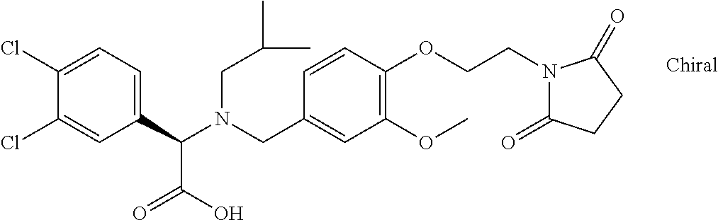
C1(C(N(CC2=CC(OC)=C(OCCN3C(=O)CCC3=O)C=C2)CC(C)C)C(=O)O)=CC=C(Cl)C(Cl)=C1
